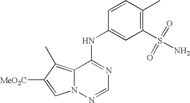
C12=C(C)C([MeO2C])=CN1N=CN=C2NC1=CC(S(=O)(=O)N)=C(C)C=C1
